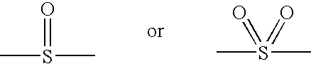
O=S(C)C.CS(C)(=O)=O
